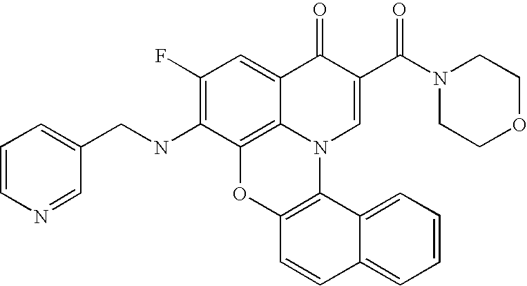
C1(F)=C(NCC2=CC=CN=C2)C2=C3C(=C1)C(=O)C(C(N1CCOCC1)=O)=CN3C1=C(O2)C=CC2=CC=CC=C12
